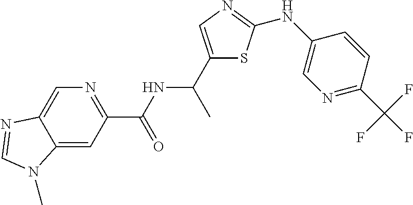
N1=C(C(NC(C2=CN=C(NC3=CN=C(C(F)(F)F)C=C3)S2)C)=O)C=C2C(=C1)N=CN2C
